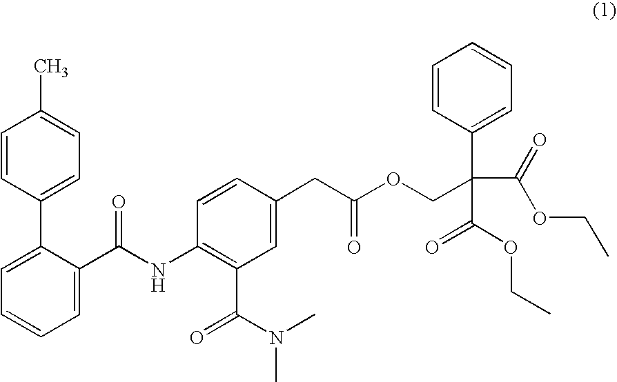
C1=CC(C2=CC=CC=C2C(NC2=C(C(N(C)C)=O)C=C(CC(OCC(C(=O)OCC)(C3=CC=CC=C3)C(OCC)=O)=O)C=C2)=O)=CC=C1C
